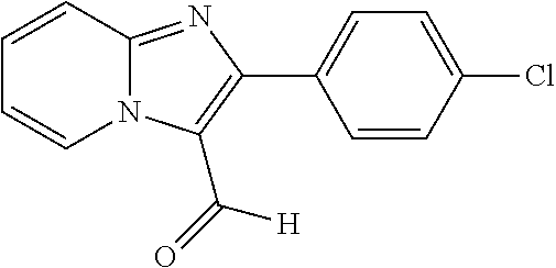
ClC1=CC=C(C2=C(C(=O)[H])N3C(=N2)C=CC=C3)C=C1
